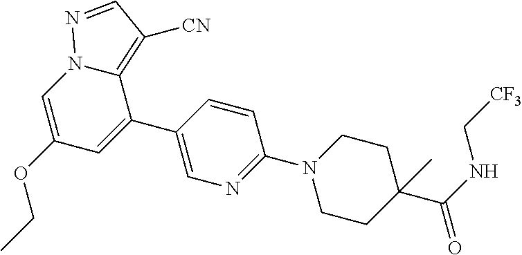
C1=C(C2=CC(OCC)=CN3C2=C([CN])C=N3)C=CC(N2CCC(C(NC[CF3])=O)(C)CC2)=N1
